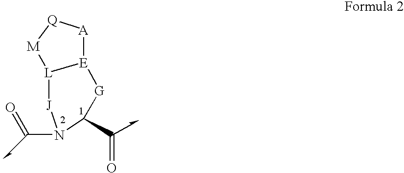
[G]1[E]2[A][Q][M][L]2[J]N(C=O)C1C=O
